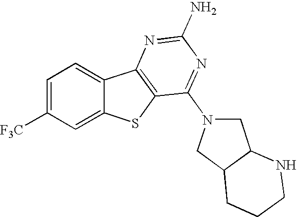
C1=C([F3C])C=C2C(=C1)C1=C(S2)C(N2CC3C(C2)CCCN3)=NC(N)=N1
